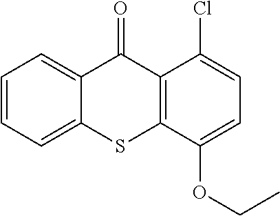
C12=C(C(=O)C3=CC=CC=C3S1)C(Cl)=CC=C2OCC
